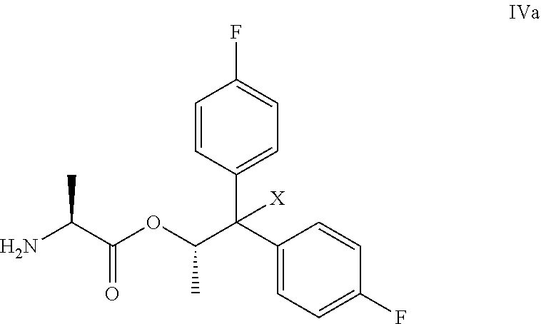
C1=CC(C(C2=CC=C(F)C=C2)(C(OC(C(N)C)=O)C)[X])=CC=C1F
